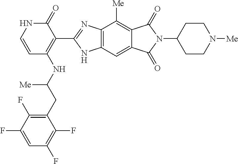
C1(CC(NC2=C(C3=NC4=C(C=C5C(=C4[Me])C(=O)N(C4CCN([Me])CC4)C5=O)N3)C(=O)NC=C2)[Me])=C(F)C(F)=CC(F)=C1F
